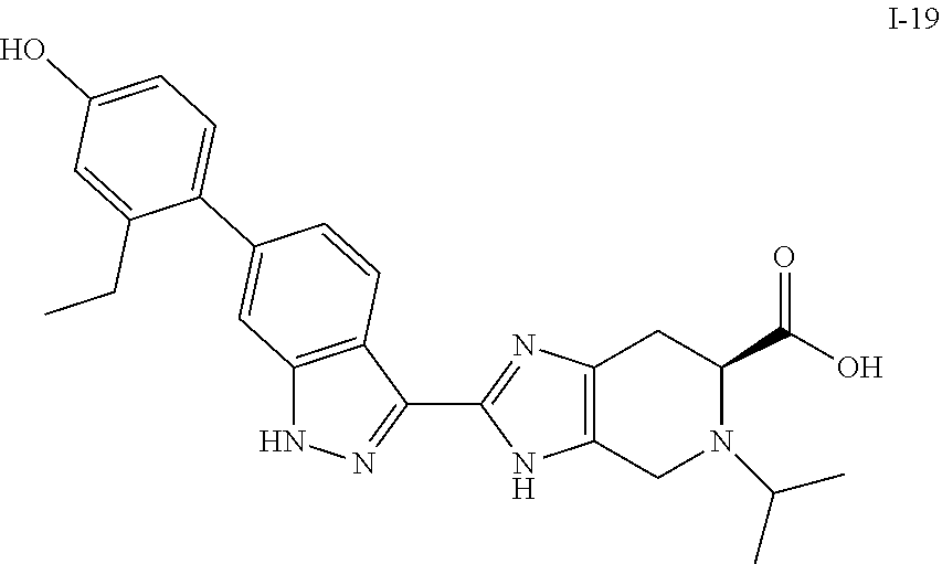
C12=C(CN(C(C)C)C(C(=O)O)C1)NC(C1=NNC3=C1C=CC(C1=CC=C(O)C=C1CC)=C3)=N2
